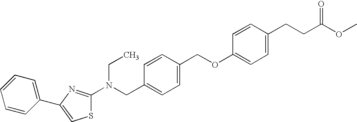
S1C(N(CC2=CC=C(COC3=CC=C(CCC(OC)=O)C=C3)C=C2)CC)=NC(C2=CC=CC=C2)=C1
